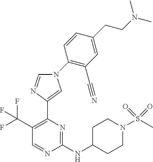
C1(NC2CCN(S(C)(=O)=O)CC2)=NC(C2=CN(C3=C(C#N)C=C(CCN(C)C)C=C3)C=N2)=C(C(F)(F)F)C=N1
